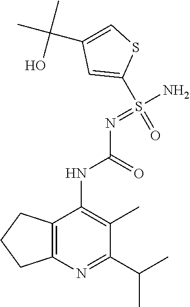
C1(S(=O)(=NC(NC2=C(C)C(C(C)C)=NC3=C2CCC3)=O)N)=CC(C(C)(C)O)=CS1
